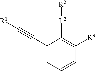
C1(C#C[R1])=CC=CC([R3])=C1[L2][R2]
